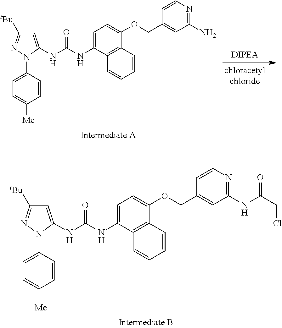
C1=C(NC(NC2=CC=C(OCC3=CC(N)=NC=C3)C3=C2C=CC=C3)=O)N(C2=CC=C([Me])C=C2)N=C1[tBu].C1=C(NC(NC2=CC=C(OCC3=CC(NC(CCl)=O)=NC=C3)C3=C2C=CC=C3)=O)N(C2=CC=C([Me])C=C2)N=C1[tBu]
